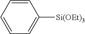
C1=CC=CC([Si(OEt)3])=C1
